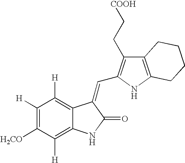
C1([H])=C([H2CO])C([H])=C2C(=C1[H])C(=CC1=C(CC[COOH])C3=C(N1)CCCC3)C(=O)N2
